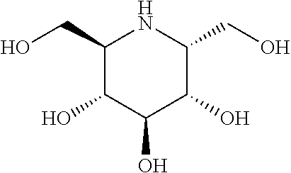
C1(CO)C(O)C(O)C(O)C(CO)N1
